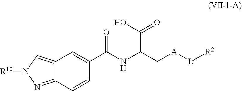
C1(C(NC(C[A][L][R2])C(O)=O)=O)=CC2=CN([R10])N=C2C=C1
